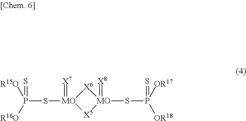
[X6]1[MO](=[X7])(SP([R15O])([R16O])=S)[X5][MO]1(=[X8])SP(=S)([OR17])[OR18]
